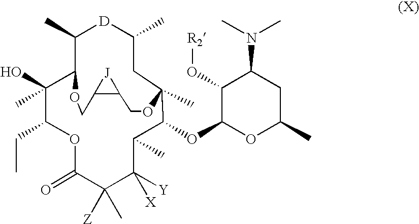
O1C(=O)C([Z])(C)C([X])([Y])C(C)C(OC2OC(C)CC(N(C)C)C2O[R2])C2(C)CC(C)[D]C(C)C(C(C)(O)C1CC)OCC1C([J]1)CO2
